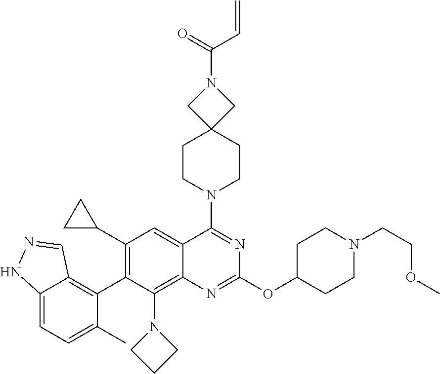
C12=CC=C(C)C(C3=C(C4CC4)C=C4C(=C3N3CCC3)N=C(OC3CCN(CCOC)CC3)N=C4N3CCC4(CC3)CN(C(=O)C=C)C4)=C1C=NN2
